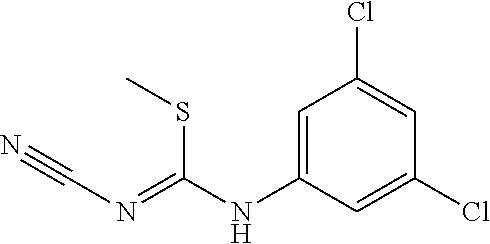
C1=C(NC(SC)=NC#N)C=C(Cl)C=C1Cl
